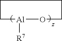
C1[Al]([R7])OCCC1
